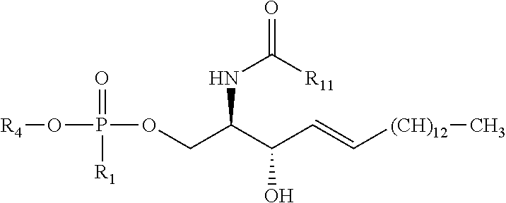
[R4]OP(OCC(C(C=C[(CH)12]C)O)NC(=O)[R11])([R1])=O
